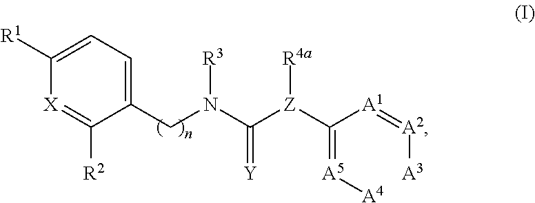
[X]1=C([R2])C(CN(C([Z](C(=[A5][A4])[A1]=[A2][A3])[R4a])=[Y])[R3])=CC=C1[R1]
